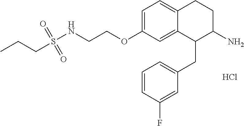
C1=C(OCCNS(CCC)(=O)=O)C=C2C(=C1)CCC(N)C2CC1=CC=CC(F)=C1.Cl
